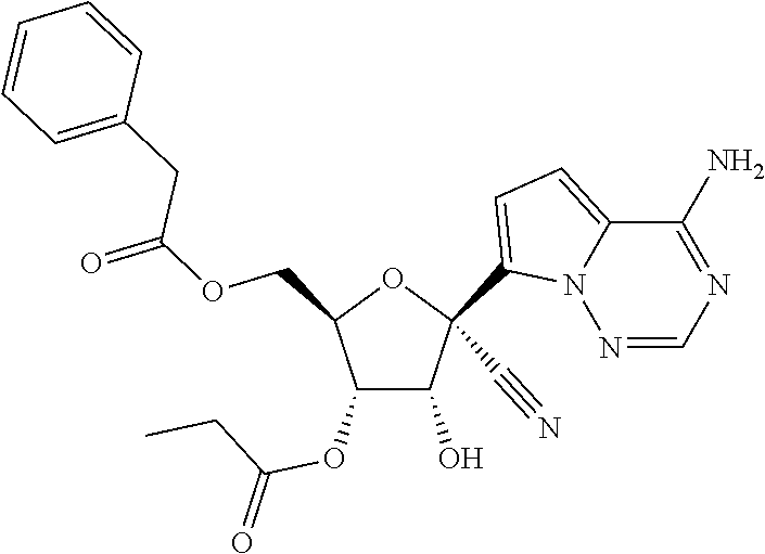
O(CC1C(OC(CC)=O)C(O)C(C#N)(C2=CC=C3N2N=CN=C3N)O1)C(=O)CC1=CC=CC=C1
